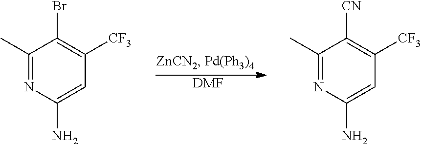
[DMF].C1(C)=NC(N)=CC([CF3])=C1Br.C1(C)=NC(N)=CC([CF3])=C1[CN]
